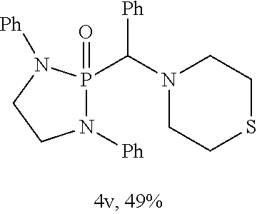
N1([Ph])P(=O)(C(N2CCSCC2)[Ph])N([Ph])CC1
